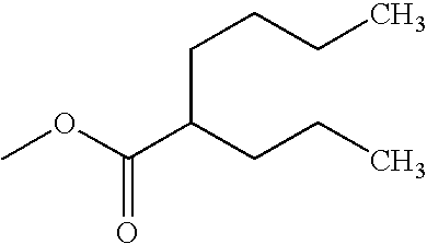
C(C(CCC)C(OC)=O)CCC
